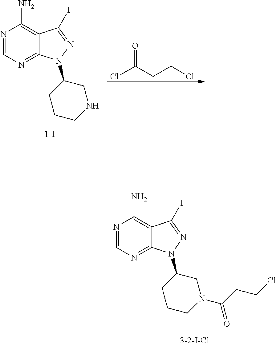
N1=CN=C2C(=C1N)C(I)=NN2C1CCCNC1.O=C(CCCl)Cl.N1=CN=C2C(=C1N)C(I)=NN2C1CCCN(C(CCCl)=O)C1
